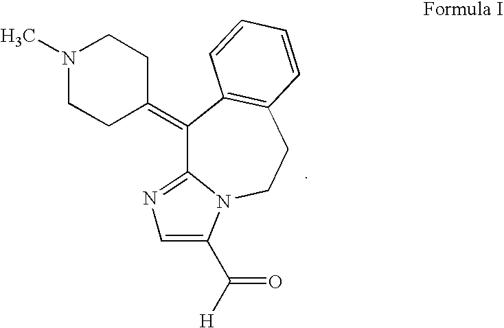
C1(=C2CCN(C)CC2)C2=NC=C(C([H])=O)N2CCC2=C1C=CC=C2
